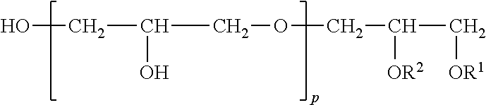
OCC(O)COCC(C[OR1])[OR2]
